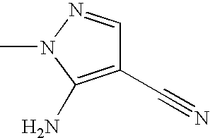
C1=NN(C)C(N)=C1C#N
